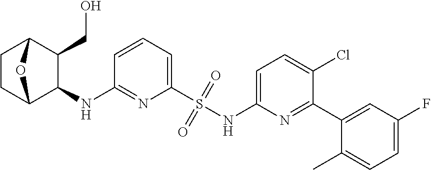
C1=CC=C(S(NC2=CC=C(Cl)C(C3=CC(F)=CC=C3C)=N2)(=O)=O)N=C1NC1C(CO)C2CCC1O2
